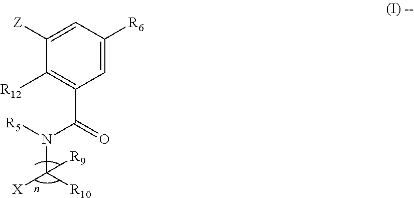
C1([Z])=CC([R6])=CC(C(N(C([X])([R10])[R9])[R5])=O)=C1[R12]
